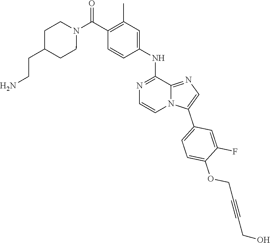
N1(C(C2=C(C)C=C(NC3=NC=CN4C3=NC=C4C3=CC=C(OCC#CCO)C(F)=C3)C=C2)=O)CCC(CCN)CC1
